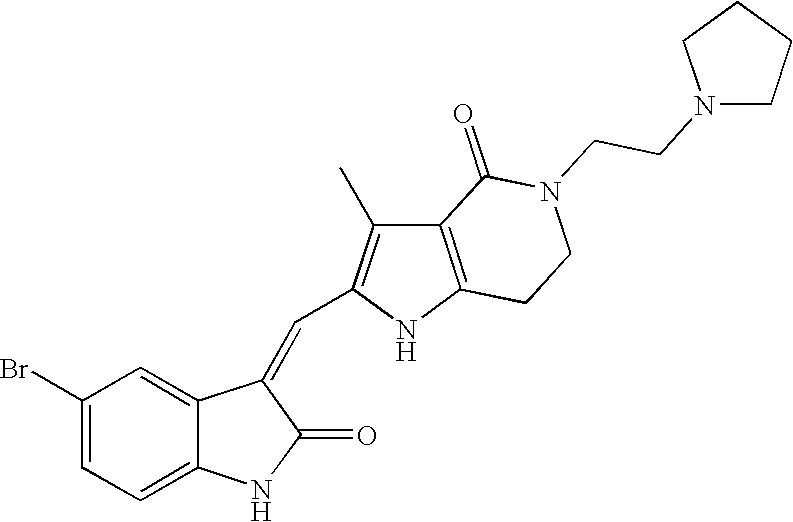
C1(Br)=CC=C2C(=C1)C(=CC1=C(C)C3=C(N1)CCN(CCN1CCCC1)C3=O)C(=O)N2
